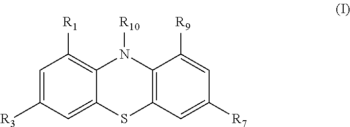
C12=C([R1])C=C([R3])C=C1SC1=C(N2[R10])C([R9])=CC([R7])=C1
